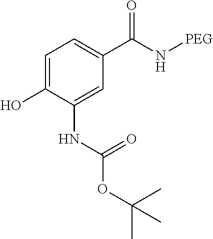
C1=C(O)C(NC(=O)OC(C)(C)C)=CC(C(N[PEG])=O)=C1
